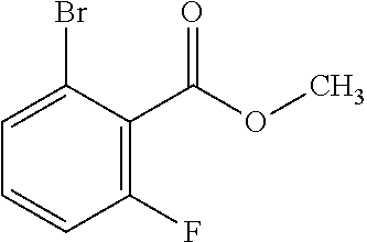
C1(C(OC)=O)=C(F)C=CC=C1Br
